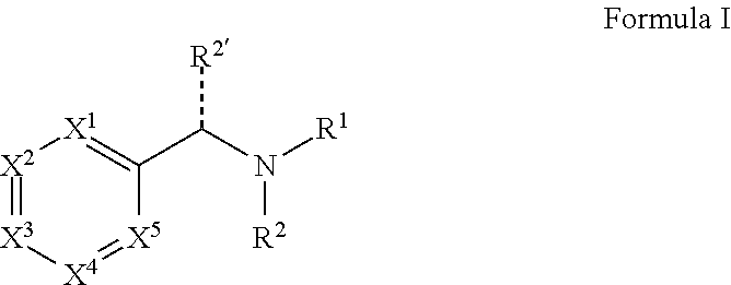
[X2]1=[X3][X4]=[X5]C(C(N([R1])[R2])[R2])=[X1]1
